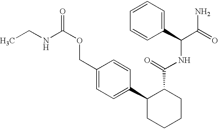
C1(C2=CC=C(COC(=O)NCC)C=C2)CCCCC1C(=O)NC(C(=O)N)C1=CC=CC=C1
